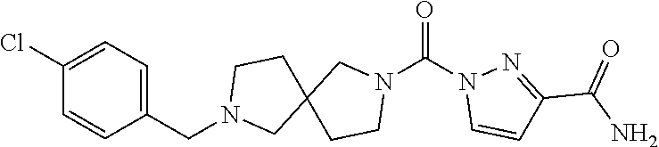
C1(Cl)=CC=C(CN2CC3(CC2)CCN(C(N2C=CC(C(N)=O)=N2)=O)C3)C=C1
